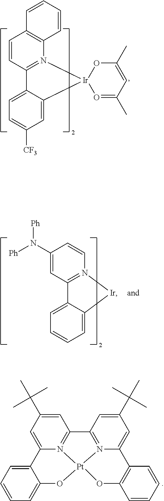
C1=CC2=N(C3=C1C=CC=C3)[Ir]1(C3=CC([CF3])=CC=C23)O=C(C)C=C(C)O1.C1(N([Ph])[Ph])=CC2=N(C=C1)[Ir]C1=CC=CC=C21.C12=N3C(=CC(C(C)(C)C)=C1)C1=CC=CC=C1O[Pt]31N3=C2C=C(C(C)(C)C)C=C3C2=C(C=CC=C2)O1
